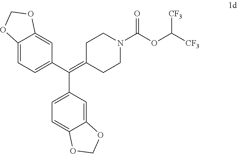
C1C(=C(C2=CC=C3C(=C2)OCO3)C2=CC=C3C(=C2)OCO3)CCN(C(OC([CF3])[CF3])=O)C1
